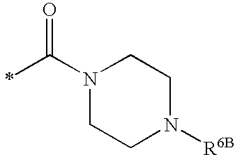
C(N1CCN([R6B])CC1)(=O)C
